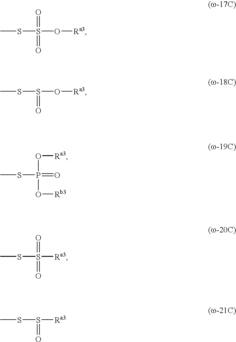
S(S(=O)(O[Ra3])=O)C.S(S(=O)O[Ra3])C.S(P(O[Rb3])(=O)O[Ra3])C.S(S(=O)([Ra3])=O)C.S(S(=O)[Ra3])C
